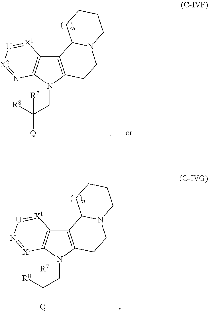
C12=C(N(CC([Q])([R8])[R7])C3=C1[X1]=[U]N=[X]3)CCN1C2CCCC1.C12=C(N(CC([Q])([R8])[R7])C3=C1[X1]=[U][X2]=N3)CCN1C2CCCC1
